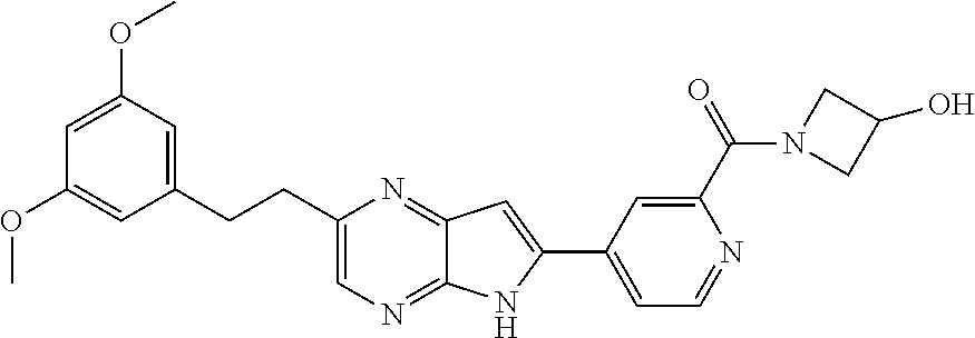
C1(CCC2=CN=C3C(=N2)C=C(C2=CC=NC(C(=O)N4CC(O)C4)=C2)N3)=CC(OC)=CC(OC)=C1
